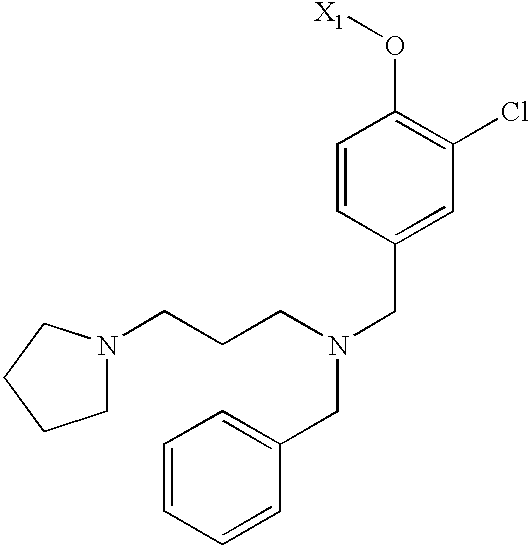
C1=CC(CN(CC2=CC=CC=C2)CCCN2CCCC2)=CC(Cl)=C1O[X1]
